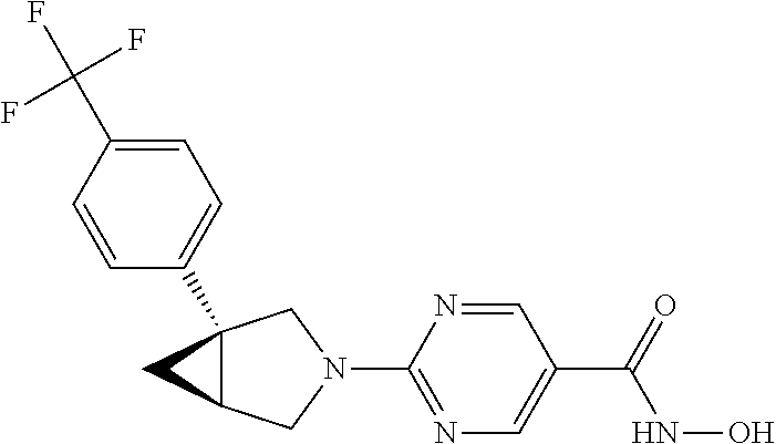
C1=CC(C(F)(F)F)=CC=C1C12C(CN(C3=NC=C(C(NO)=O)C=N3)C1)C2
